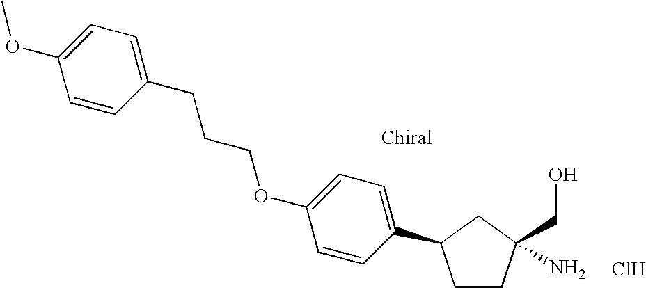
Cl.NC1(CO)CCC(C2=CC=C(OCCCC3=CC=C(OC)C=C3)C=C2)C1
